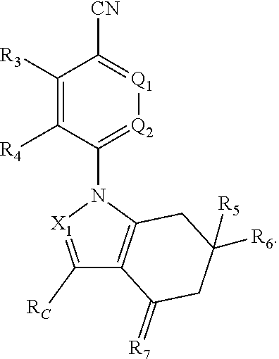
C1([RC])=[X1]N(C2=[Q2][Q1]=C([CN])C([R3])=C2[R4])C2=C1C(=[R7])CC([R5])([R6])C2
